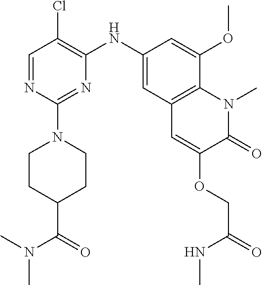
C1=NC(N2CCC(C(=O)N(C)C)CC2)=NC(NC2=CC3=C(C(OC)=C2)N(C)C(=O)C(OCC(=O)NC)=C3)=C1Cl
